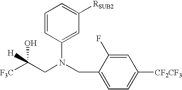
C1=CC(N(CC2=CC=C([CF2CF3])C=C2F)CC([F3C])(O)[H])=CC([RSUB2])=C1
